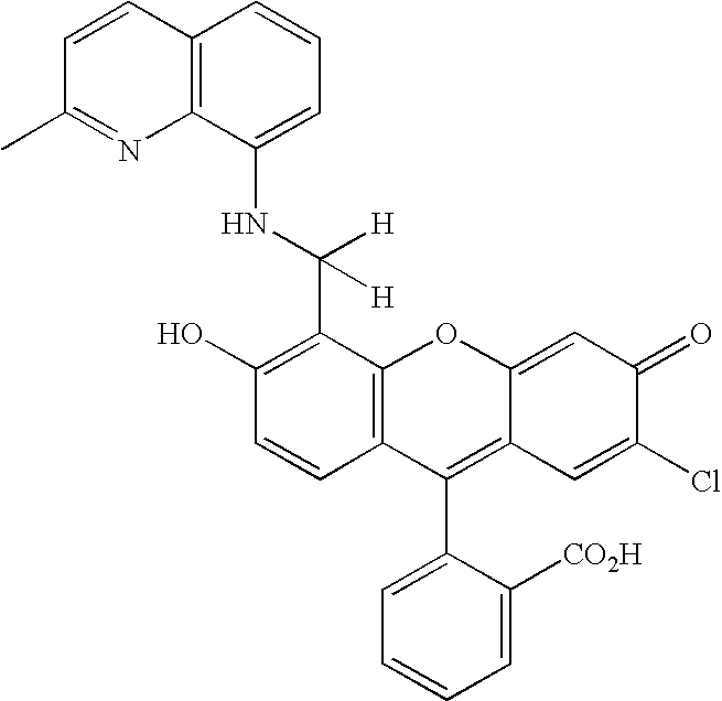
C12=C(C(C(NC3=CC=CC4=C3N=C(C)C=C4)([H])[H])=C(O)C=C1)OC1=CC(=O)C(Cl)=CC1=C2C1=CC=CC=C1[CO2H]
